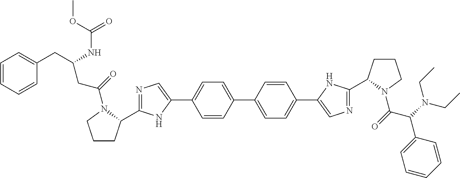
C1CC(C2=NC=C(C3=CC=C(C4=CC=C(C5=CN=C(C6CCCN6C(=O)C(N(CC)CC)C6=CC=CC=C6)N5)C=C4)C=C3)N2)N(C(=O)CC(CC2=CC=CC=C2)NC(=O)OC)C1
